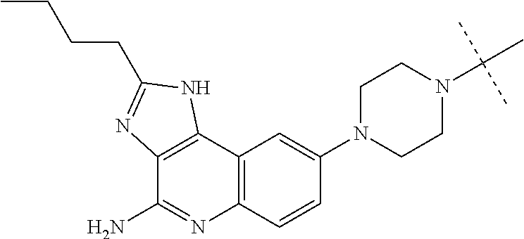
C12=C(C=CC(N3CCN(C(C)(C)C)CC3)=C1)N=C(N)C1=C2NC(CCCC)=N1
